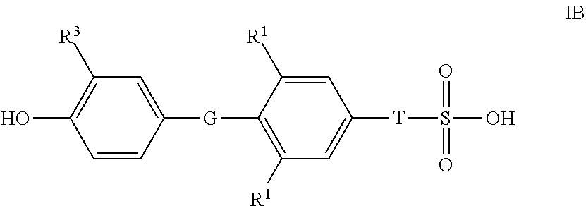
C1([R3])=C(O)C=CC([G]C2=C([R1])C=C([T]S(=O)(=O)O)C=C2[R1])=C1
